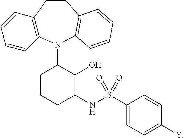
C12=C(N(C3CCCC(NS(C4=CC=C([Y])C=C4)(=O)=O)C3O)C3=C(CC1)C=CC=C3)C=CC=C2
